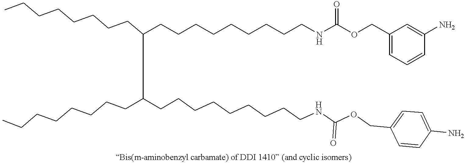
C(CCCCCCCCNC(OCC1=CC=CC(N)=C1)=O)C(C(CCCCCCCC)CCCCCCCCCNC(OCC1=CC=C(N)C=C1)=O)CCCCCCCC
